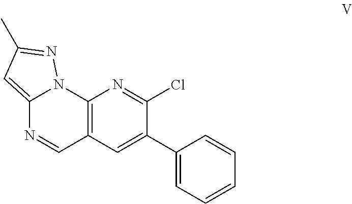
C12=CC(C)=NN1C1=C(C=N2)C=C(C2=CC=CC=C2)C(Cl)=N1
